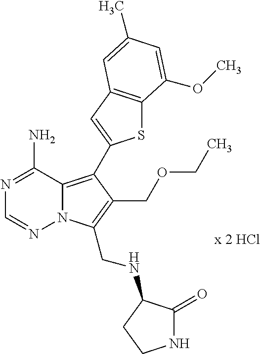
S1C2=C(C=C1C1=C3N(N=CN=C3N)C(CNC3C(=O)NCC3)=C1COCC)C=C(C)C=C2OC
